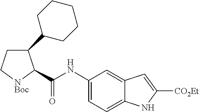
C1(C2CCCCC2)CC[NBoc]C1C(NC1=CC=C2C(=C1)C=C([CO2Et])N2)=O
